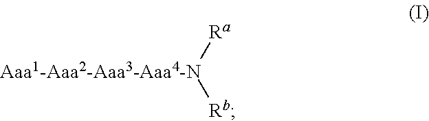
[Aaa1-Aaa2-Aaa3-Aaa4-N]([Ra])[Rb]
